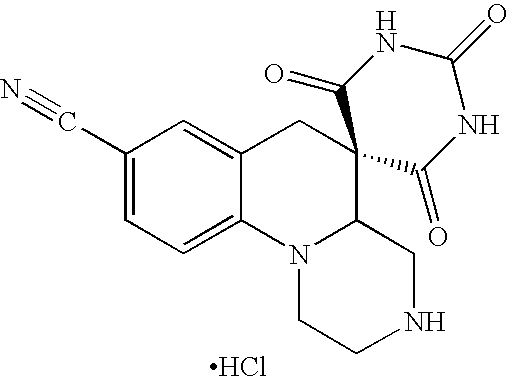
C1=C(C#N)C=C2C(=C1)N1C(C3(C2)C(=O)NC(=O)NC3=O)CNCC1.Cl
